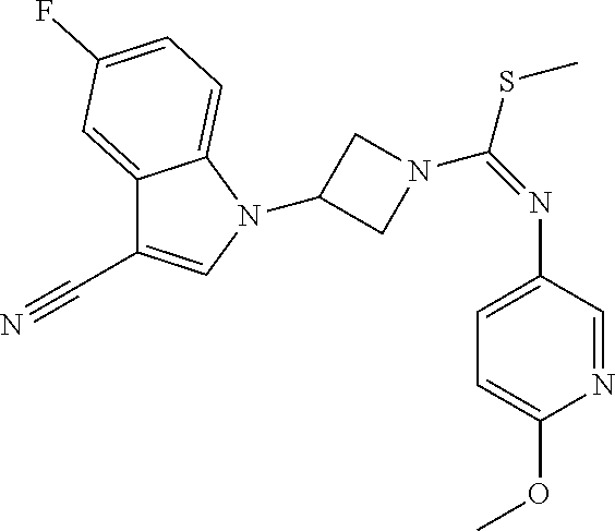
C1(N2C=C(C#N)C3=CC(F)=CC=C32)CN(C(=NC2=CC=C(OC)N=C2)SC)C1
